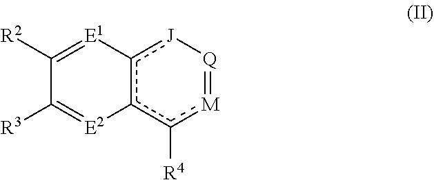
C1([R2])=[E1]c2c(c([R4])[M]=[Q][J]2)[E2]=C1[R3]
